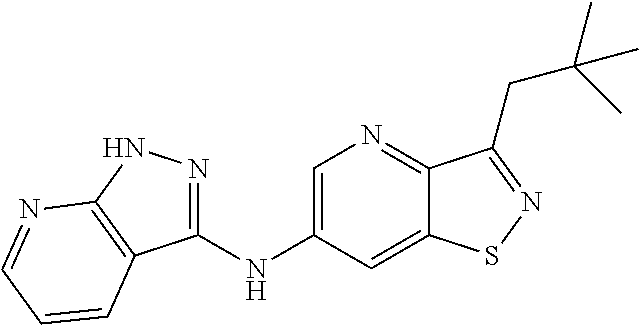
C1(NC2=CN=C3C(=C2)SN=C3CC(C)(C)C)=NNC2=C1C=CC=N2
